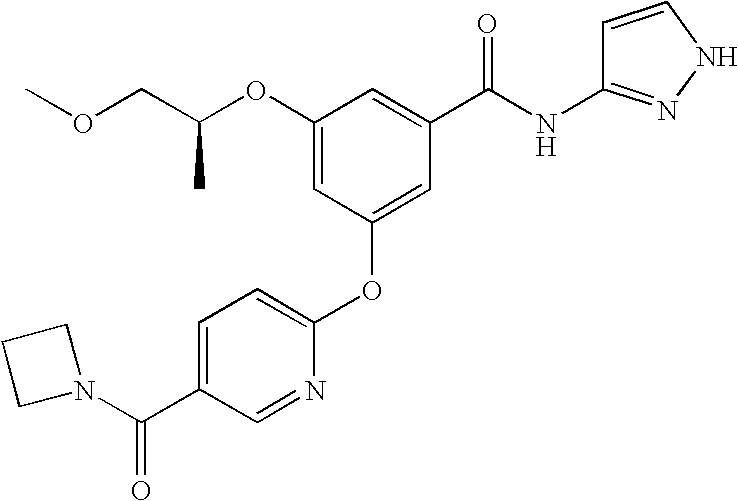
C(C(OC1=CC(OC2=CC=C(C(N3CCC3)=O)C=N2)=CC(C(NC2=NNC=C2)=O)=C1)C)OC
